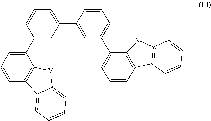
C1(C2=CC=CC3=C2[V]C2=CC=CC=C32)=CC(C2=CC(C3=CC=CC4=C3[V]C3=C4C=CC=C3)=CC=C2)=CC=C1
